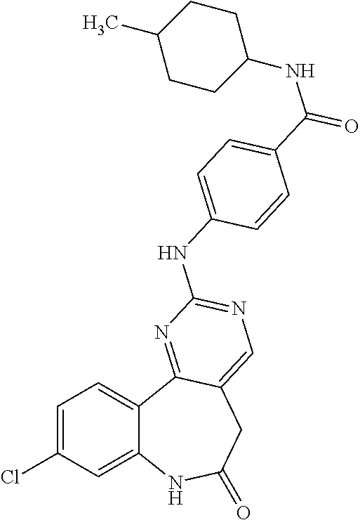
C1=C(Cl)C=C2C(=C1)C1=NC(NC3=CC=C(C(=O)NC4CCC(C)CC4)C=C3)=NC=C1CC(=O)N2
